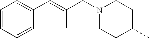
C1=CC=CC(C=C(CN2CCC(C)CC2)C)=C1
